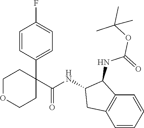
C1=CC(C2(C(NC3CC4=C(C3NC(OC(C)(C)C)=O)C=CC=C4)=O)CCOCC2)=CC=C1F
